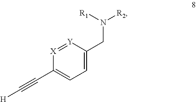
[R1]N([R2])CC1=CC=C(C#C[H])[X]=[Y]1
